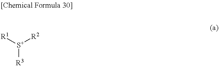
[S+]([R2])([R1])[R3]
